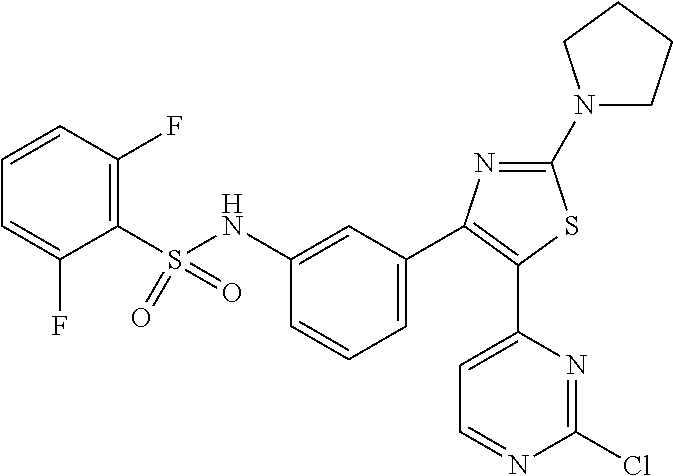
C1(S(NC2=CC(C3=C(C4=CC=NC(Cl)=N4)SC(N4CCCC4)=N3)=CC=C2)(=O)=O)=C(F)C=CC=C1F
